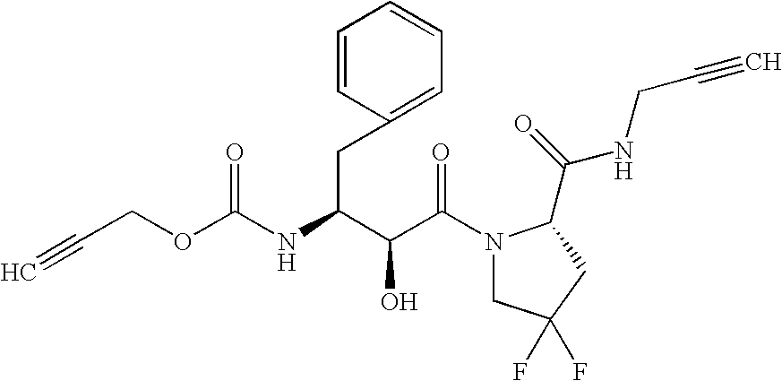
C(C(N1CC(F)(F)CC1C(NCC#C)=O)=O)(O)C(CC1=CC=CC=C1)NC(=O)OCC#C
